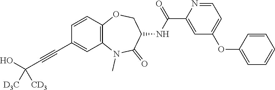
C1=CC2=C(C=C1C#CC([D3C])(O)[CD3])N(C)C(=O)C(NC(=O)C1=CC(OC3=CC=CC=C3)=CC=N1)CO2
